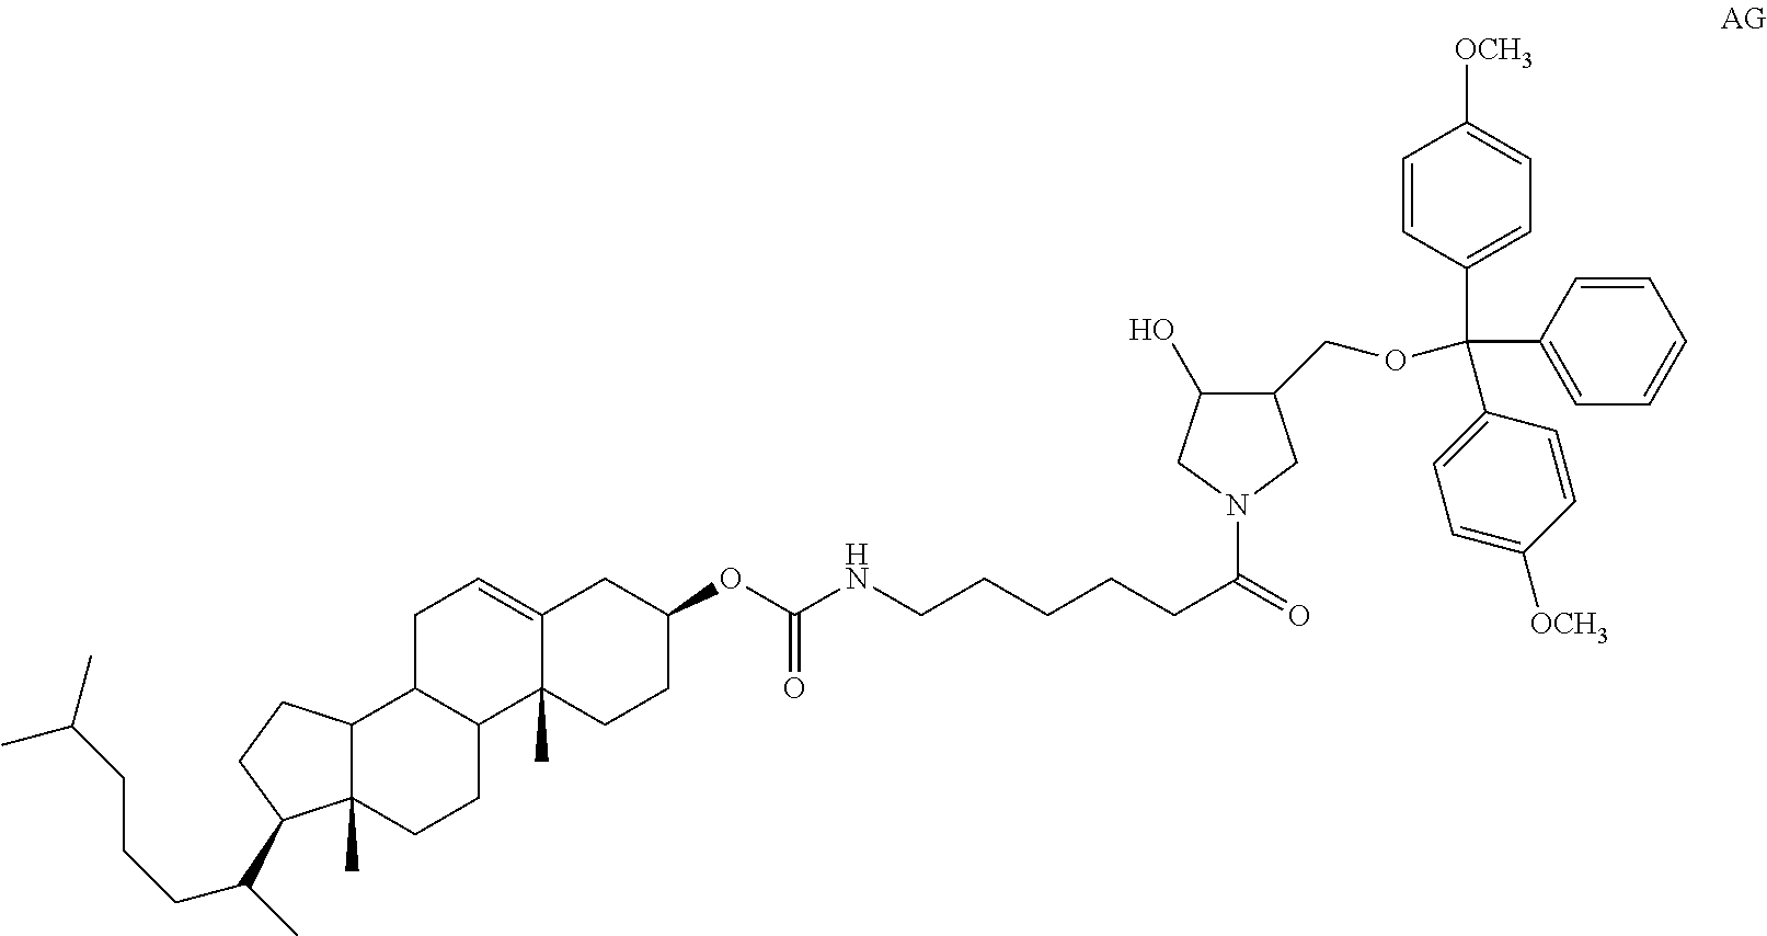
N1(C(=O)CCCCCNC(OC2CC3=CCC4C(C3(C)CC2)CCC2(C)C4CCC2C(CCCC(C)C)C)=O)CC(COC(C2=CC=CC=C2)(C2=CC=C([OCH3])C=C2)C2=CC=C([OCH3])C=C2)C(O)C1
